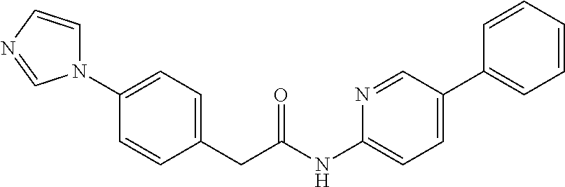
N1(C2=CC=C(CC(NC3=CC=C(C4=CC=CC=C4)C=N3)=O)C=C2)C=CN=C1
